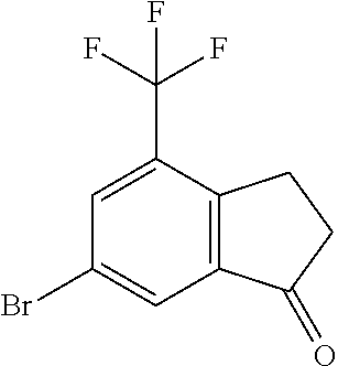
C1(Br)=CC2=C(C(C(F)(F)F)=C1)CCC2=O
